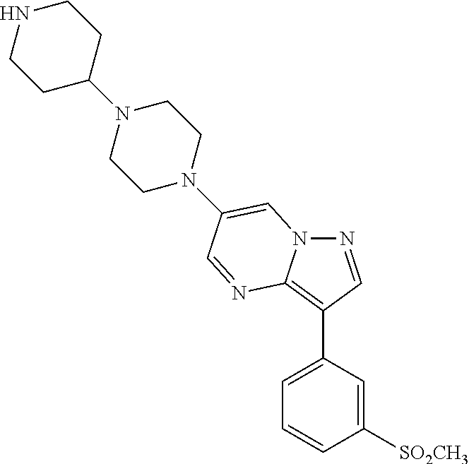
N1=CC(C2=CC=CC([SO2CH3])=C2)=C2N1C=C(N1CCN(C3CCNCC3)CC1)C=N2
